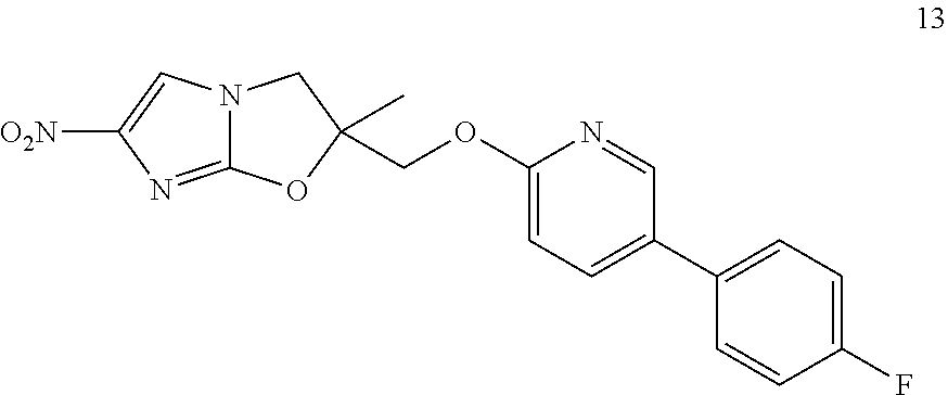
C12=NC([O2N])=CN1CC(COC1=CC=C(C3=CC=C(F)C=C3)C=N1)(C)O2
